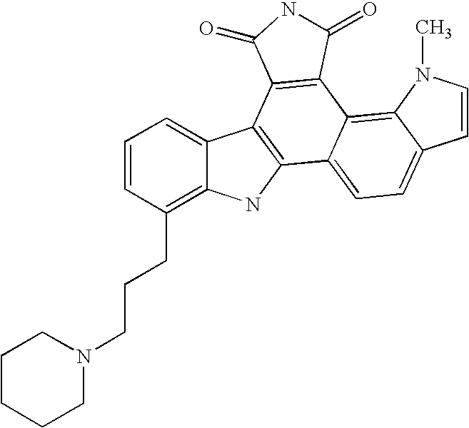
C12=C(CCCN3CCCCC3)C=CC=C1C1=C(N2)C2=CC=C3C(=C2C2=C1C(=O)NC2=O)N(C)C=C3
